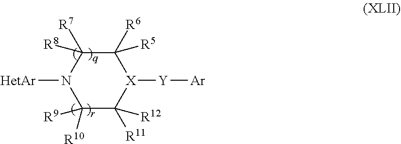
C1([R6])([R5])C([R8])([R7])N([HetAr])C([R10])([R9])C([R12])([R11])[X]1[Y][Ar]
